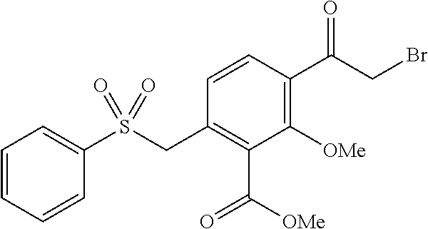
C1=CC=CC(S(CC2=C(C(=O)[OMe])C([OMe])=C(C(CBr)=O)C=C2)(=O)=O)=C1
